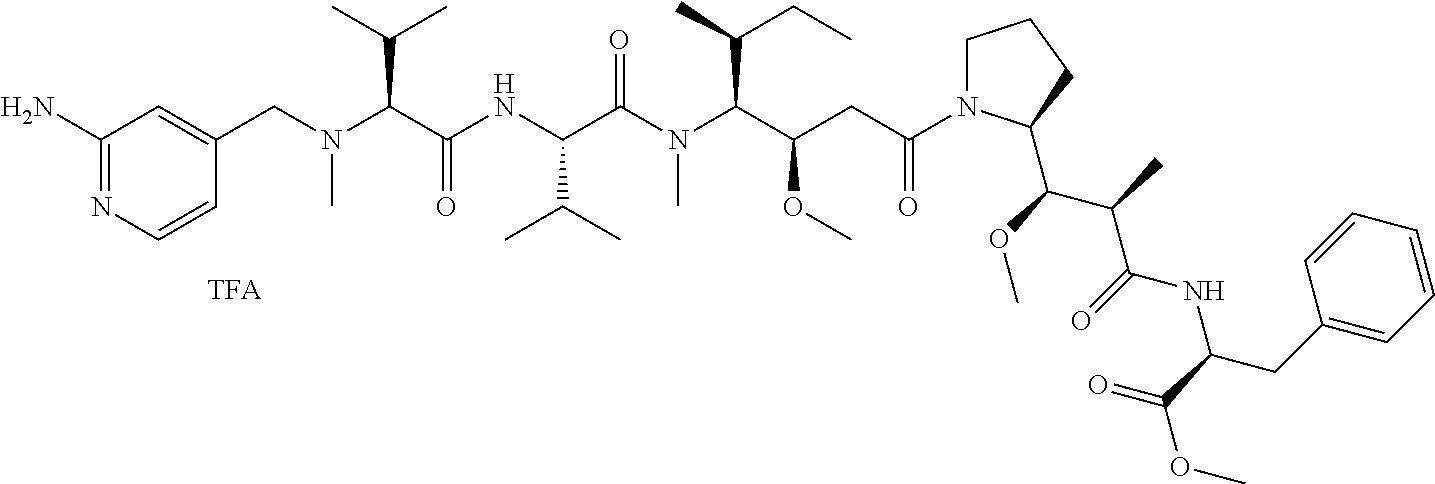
[TFA].C1(CN(C(C(NC(C(N(C(C(CC(=O)N2CCCC2C(OC)C(C)C(=O)NC(CC2=CC=CC=C2)C(=O)OC)OC)C(C)CC)C)=O)C(C)C)=O)C(C)C)C)=CC(N)=NC=C1
